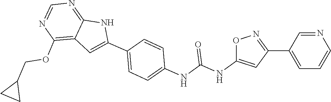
C1=C(C2=CC=C(NC(NC3=CC(C4=CC=CN=C4)=NO3)=O)C=C2)NC2=NC=NC(OCC3CC3)=C12
